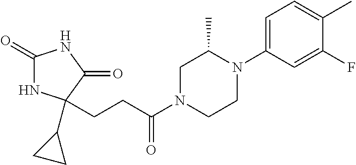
C1(=O)NC(C2CC2)(CCC(N2CCN(C3=CC=C(C)C(F)=C3)C(C)C2)=O)C(=O)N1
